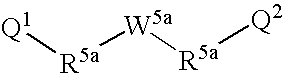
[Q1][R5a][W5a][R5a][Q2]
